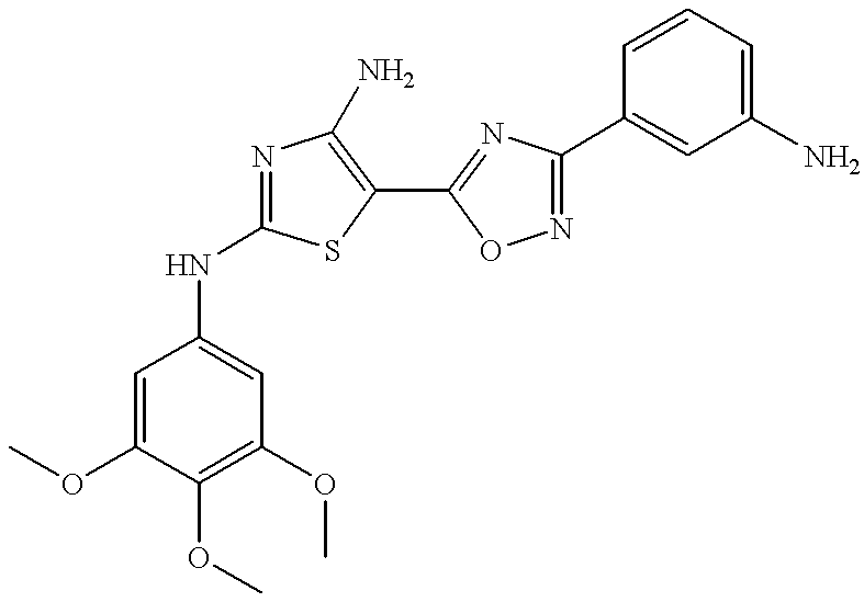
C1=C(OC)C(OC)=C(OC)C=C1NC1=NC(N)=C(C2=NC(C3=CC(N)=CC=C3)=NO2)S1
